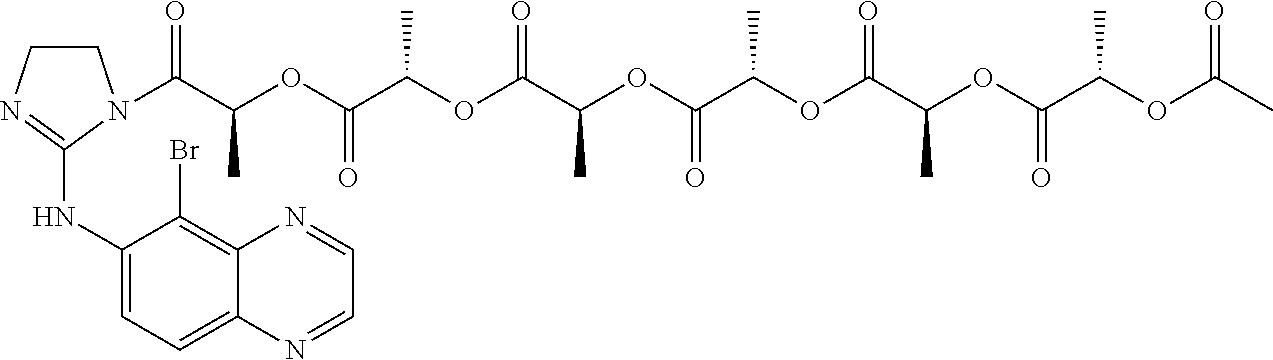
C(C(OC(C(OC(C(OC(C(OC(C(OC(C(OC(C)=O)C)=O)C)=O)C)=O)C)=O)C)=O)C)(N1CCN=C1NC1=CC=C2C(=C1Br)N=CC=N2)=O
